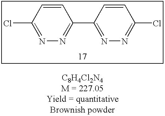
C1(Cl)=NN=C(C2=NN=C(Cl)C=C2)C=C1
